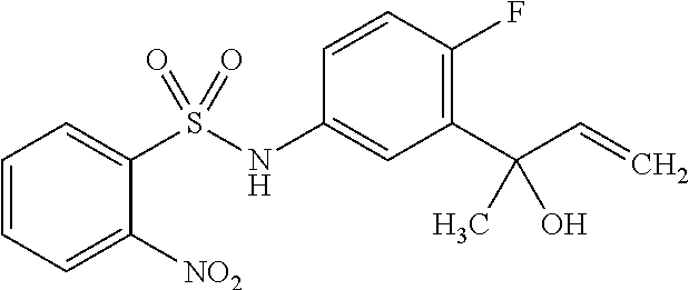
C1=CC=C([NO2])C(S(NC2=CC(C(C=C)(C)O)=C(F)C=C2)(=O)=O)=C1
